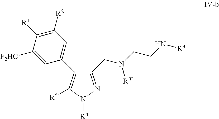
C1(CN(CCN[R3])[RX])=NN([R4])C([R5])=C1C1=CC([R2])=C([R1])C([F2HC])=C1
